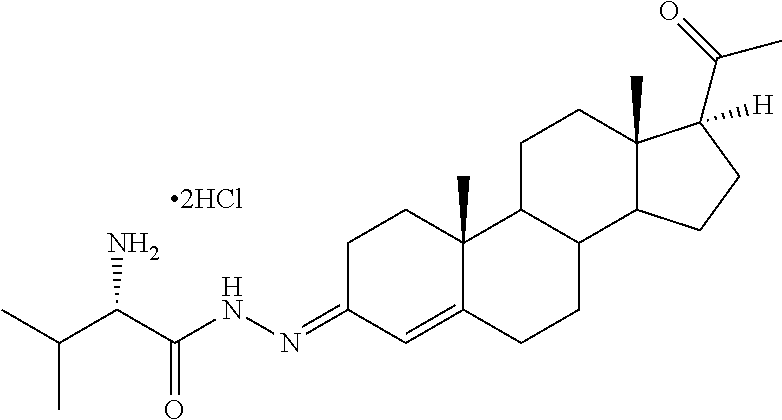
C1C(=NNC(C(C(C)C)N)=O)C=C2C(C)(C1)C1C(CC2)C2C(C)(CC1)C([H])(C(=O)C)CC2
